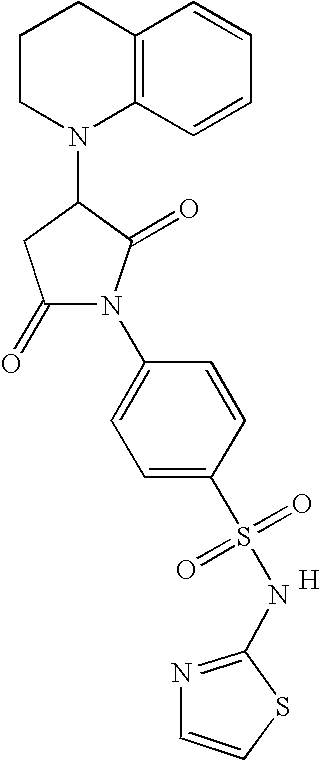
C12=C(C=CC=C1)N(C1CC(=O)N(C3=CC=C(S(=O)(=O)NC4=NC=CS4)C=C3)C1=O)CCC2.[H]
